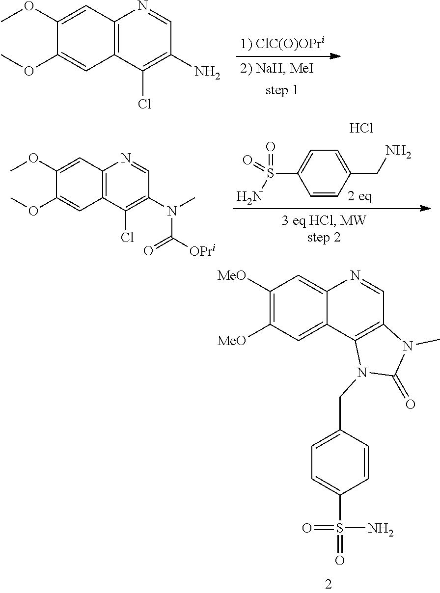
C1([MeO])=C([MeO])C=C2C(=C1)N=CC1=C2N(CC2=CC=C(S(=O)(=O)N)C=C2)C(=O)N1C.C1(OC)=CC2=C(C=C1OC)C(Cl)=C(N)C=N2.C1(OC)=CC2=C(C=C1OC)C(Cl)=C(N(C)C([OPri])=O)C=N2.C1(CN)=CC=C(S(N)(=O)=O)C=C1.Cl
